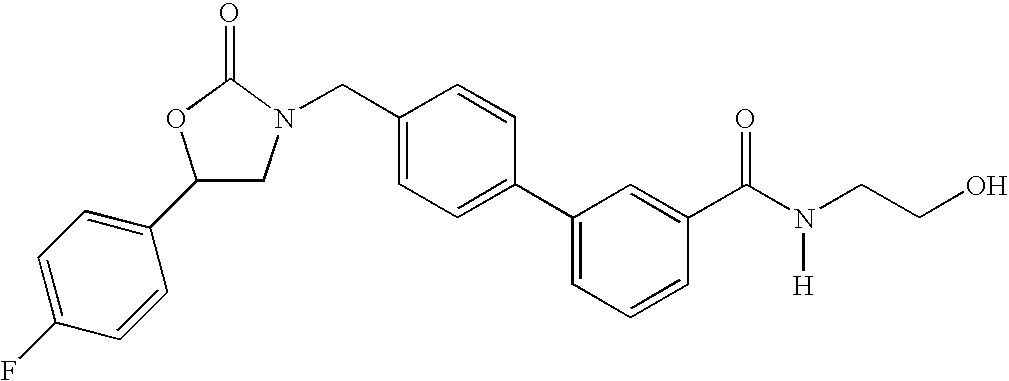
C1(C2=CC=C(F)C=C2)CN(CC2=CC=C(C3=CC=CC(C(N(CCO)[H])=O)=C3)C=C2)C(=O)O1
